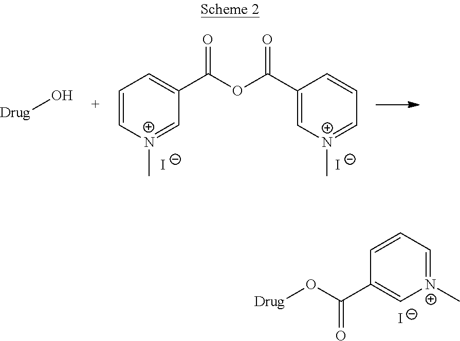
[N+]1(C)=CC=CC(C(O[Drug])=O)=C1.[I-].C1=C[N+](C)=CC(C(OC(C2=C[N+](C)=CC=C2)=O)=O)=C1.[I-].[I-].[Drug]O
